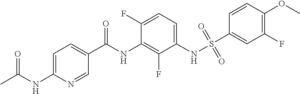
CC(NC1=CC=C(C(NC2=C(F)C(NS(C3=CC(F)=C(OC)C=C3)(=O)=O)=CC=C2F)=O)C=N1)=O
